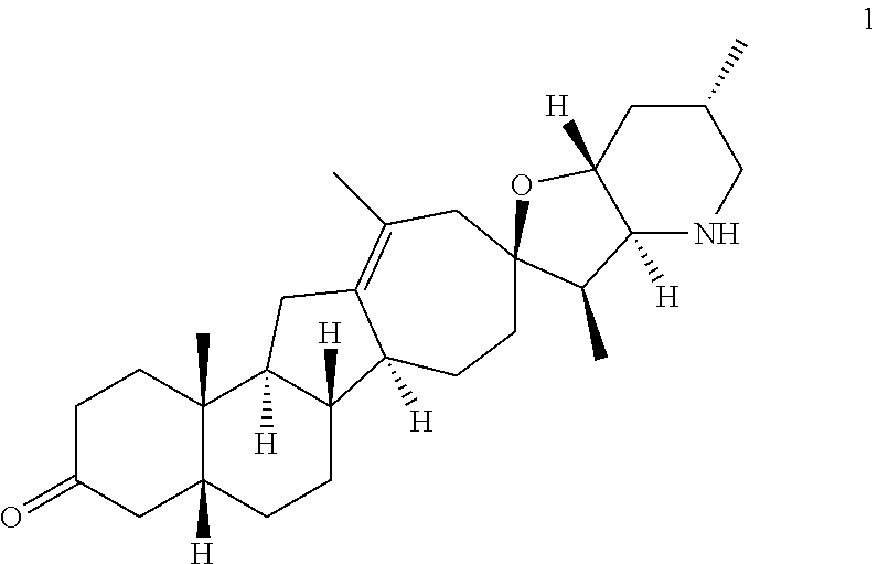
C1C(=O)CC2([H])C(C)(C1)C1([H])C([H])(CC2)C2([H])C(=C(C)CC3(CC2)OC2([H])CC(C)CNC2([H])C3C)C1
